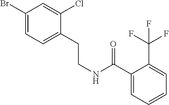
C1(Br)=CC=C(CCNC(C2=CC=CC=C2C(F)(F)F)=O)C(Cl)=C1
